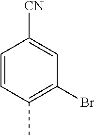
C1=CC(C)=C(Br)C=C1[CN]
